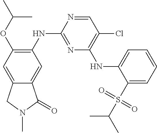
C1=NC(NC2=C(OC(C)C)C=C3C(=C2)C(=O)N(C)C3)=NC(NC2=CC=CC=C2S(C(C)C)(=O)=O)=C1Cl
